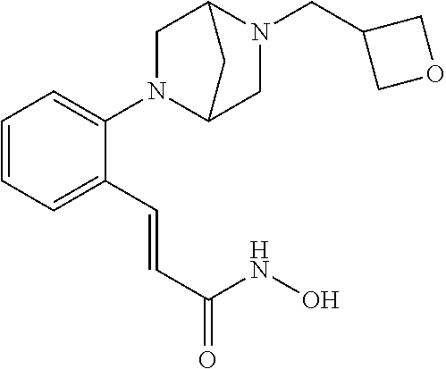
C1=CC=C(C=CC(NO)=O)C(N2C3CN(CC4COC4)C(C2)C3)=C1
